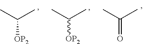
C([OP2])(C)C.[OP2]C(C)C.O=C(C)C
